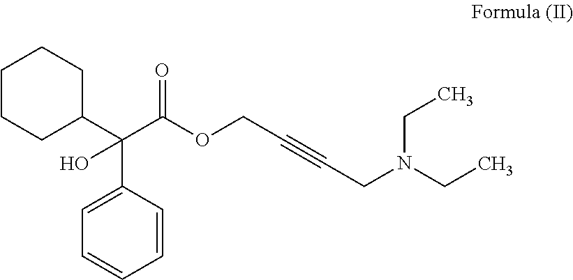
C1=C(C(C2CCCCC2)(O)C(OCC#CCN(CC)CC)=O)C=CC=C1
